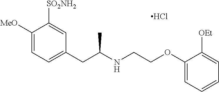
C1([MeO])=CC=C(CC(NCCOC2=CC=CC=C2[OEt])C)C=C1[SO2NH2].Cl
